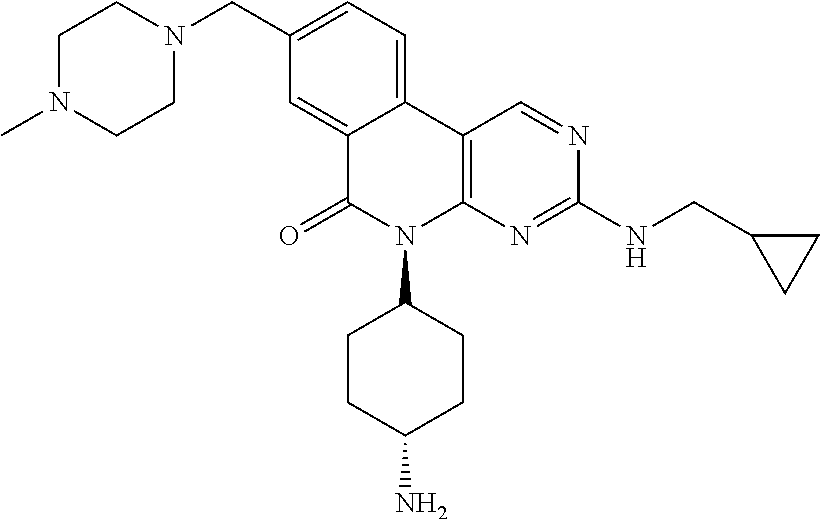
C12=CC(CN3CCN(C)CC3)=CC=C1C1=C(N(C3CCC(N)CC3)C2=O)N=C(NCC2CC2)N=C1
